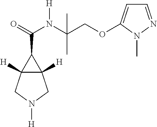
C12([H])C([H])(CN([H])C1)C2C(=O)N([H])C(COC1=CC=NN1C)(C)C
